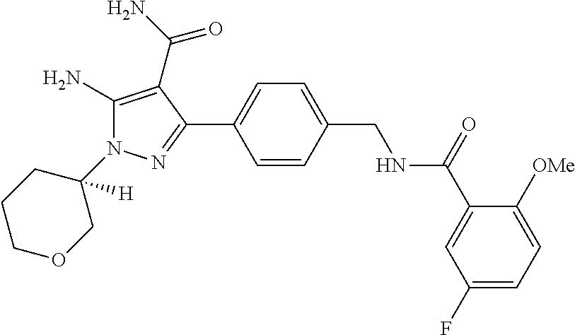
C1(N2C(N)=C(C(N)=O)C(C3=CC=C(CNC(C4=CC(F)=CC=C4[OMe])=O)C=C3)=N2)([H])CCCOC1
